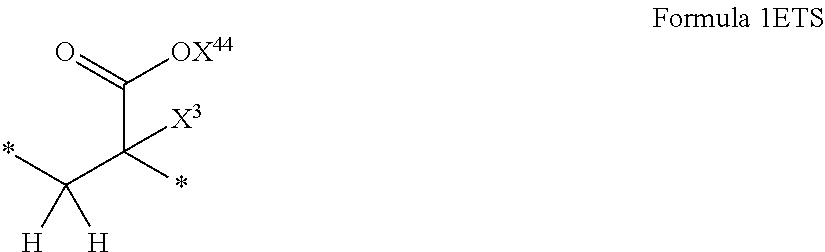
C(C(*)(C(*)([H])[H])[X3])(=O)[OX44]
